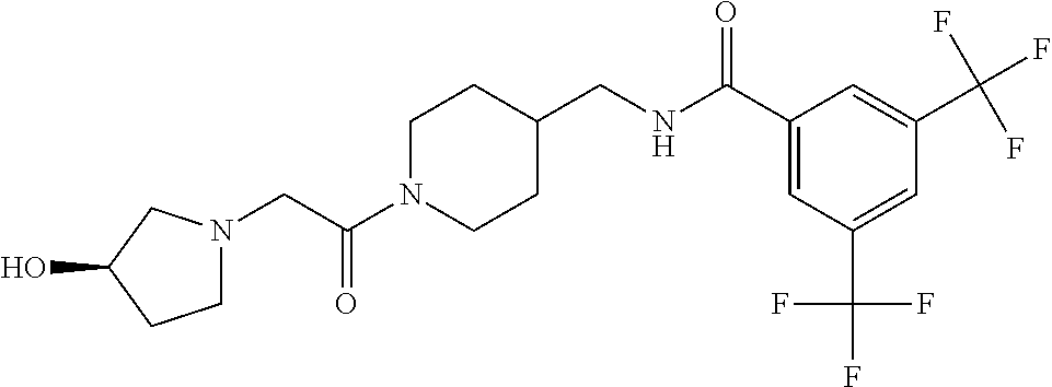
C(C(N1CCC(CNC(C2=CC(C(F)(F)F)=CC(C(F)(F)F)=C2)=O)CC1)=O)N1CCC(O)C1
